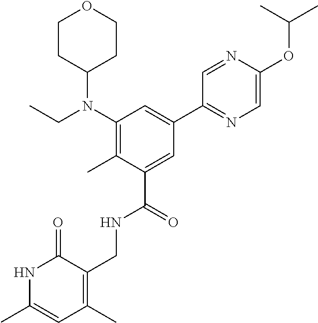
C1(N(CC)C2CCOCC2)=C(C)C(C(=O)NCC2=C(C)C=C(C)NC2=O)=CC(C2=NC=C(OC(C)C)N=C2)=C1
